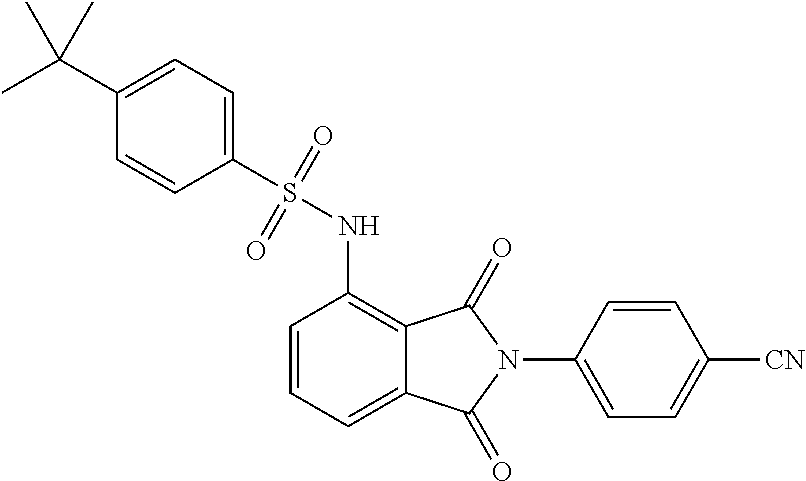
C1=CC=C2C(=C1NS(=O)(=O)C1=CC=C(C(C)(C)C)C=C1)C(=O)N(C1=CC=C([CN])C=C1)C2=O
